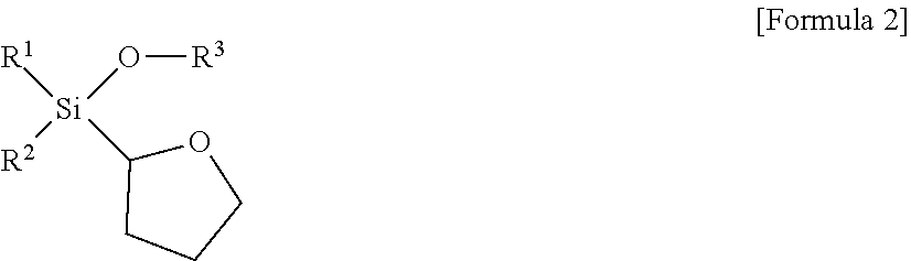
[R2][Si](O[R3])([R1])C1OCCC1
